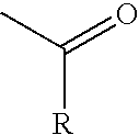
C(=O)(C)[R]
